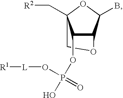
C1(OP(O[L][R1])(=O)O)C2C(B)OC1(C[R2])CO2
